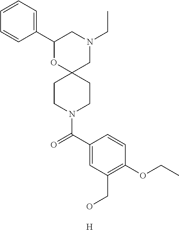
N1(CC)CC2(OC(C3=CC=CC=C3)C1)CCN(C(C1=CC(CO)=C(OCC)C=C1)=O)CC2.[H]
